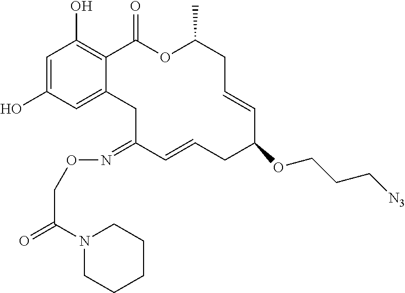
C1=C(O)C=C2C(=C1O)C(=O)OC(C)CC=CC(OCCC[N3])CC=CC(=NOCC(=O)N1CCCCC1)C2
